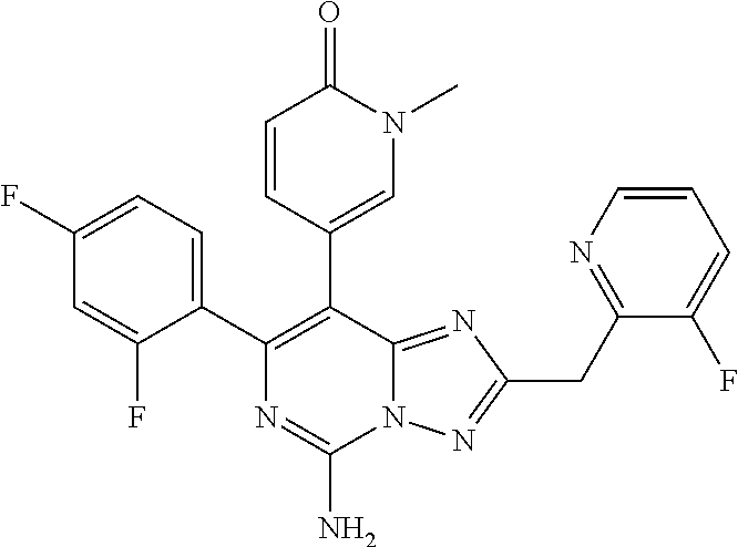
C1(F)=CC=C(C2=C(C3=CN(C)C(=O)C=C3)C3=NC(CC4=NC=CC=C4F)=NN3C(N)=N2)C(F)=C1
